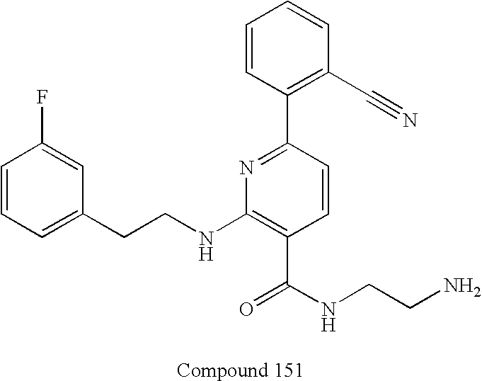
C1=CC=C(CCNC2=C(C(NCCN)=O)C=CC(C3=C(C#N)C=CC=C3)=N2)C=C1F
